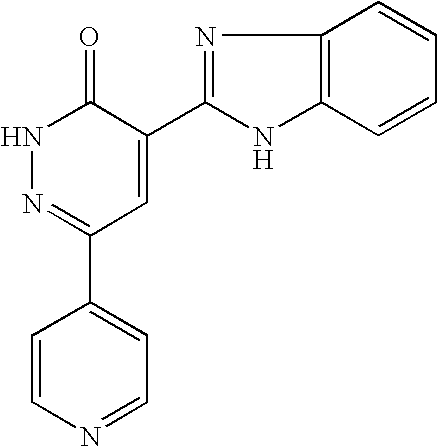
N1N=C(C2=CC=NC=C2)C=C(C2=NC3=C(N2)C=CC=C3)C1=O
